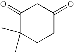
C1(=O)C(C)(C)CCC(=O)C1
